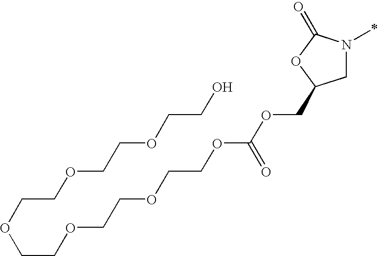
C1N(C)C(=O)OC1COC(OCCOCCOCCOCCOCCOCCO)=O
